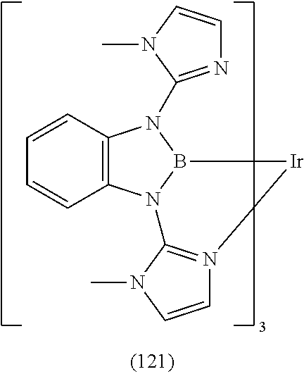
C12=C(N3B(N1C1=NC=CN1C)[Ir]N1=C3N(C)C=C1)C=CC=C2
